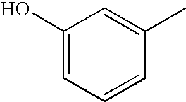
C1(O)=CC=CC(C)=C1
